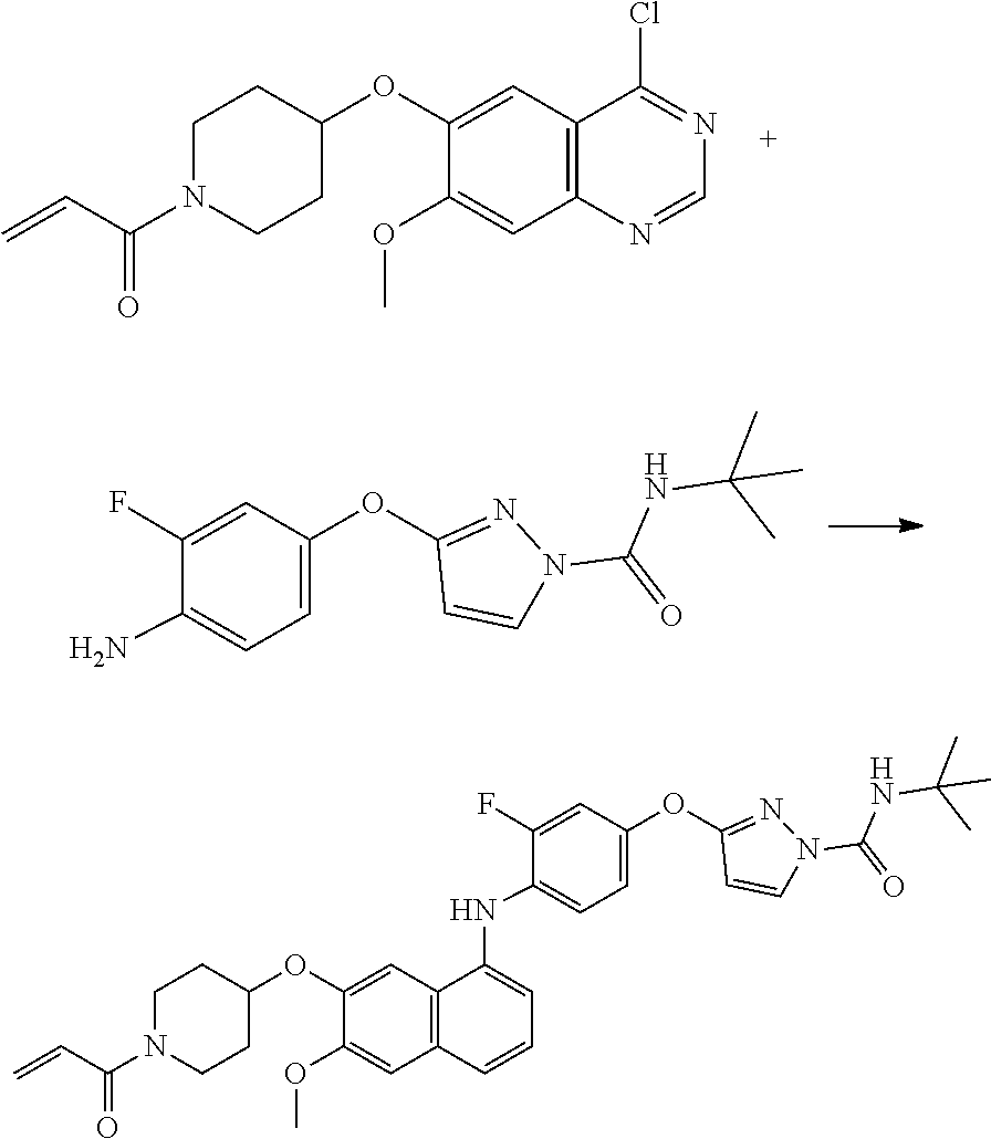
C1(Cl)=NC=NC2=C1C=C(OC1CCN(C(C=C)=O)CC1)C(OC)=C2.C1(F)=CC(OC2=NN(C(=O)NC(C)(C)C)C=C2)=CC=C1N.C1(F)=CC(OC2=NN(C(=O)NC(C)(C)C)C=C2)=CC=C1NC1=CC=CC2=C1C=C(OC1CCN(C(C=C)=O)CC1)C(OC)=C2
